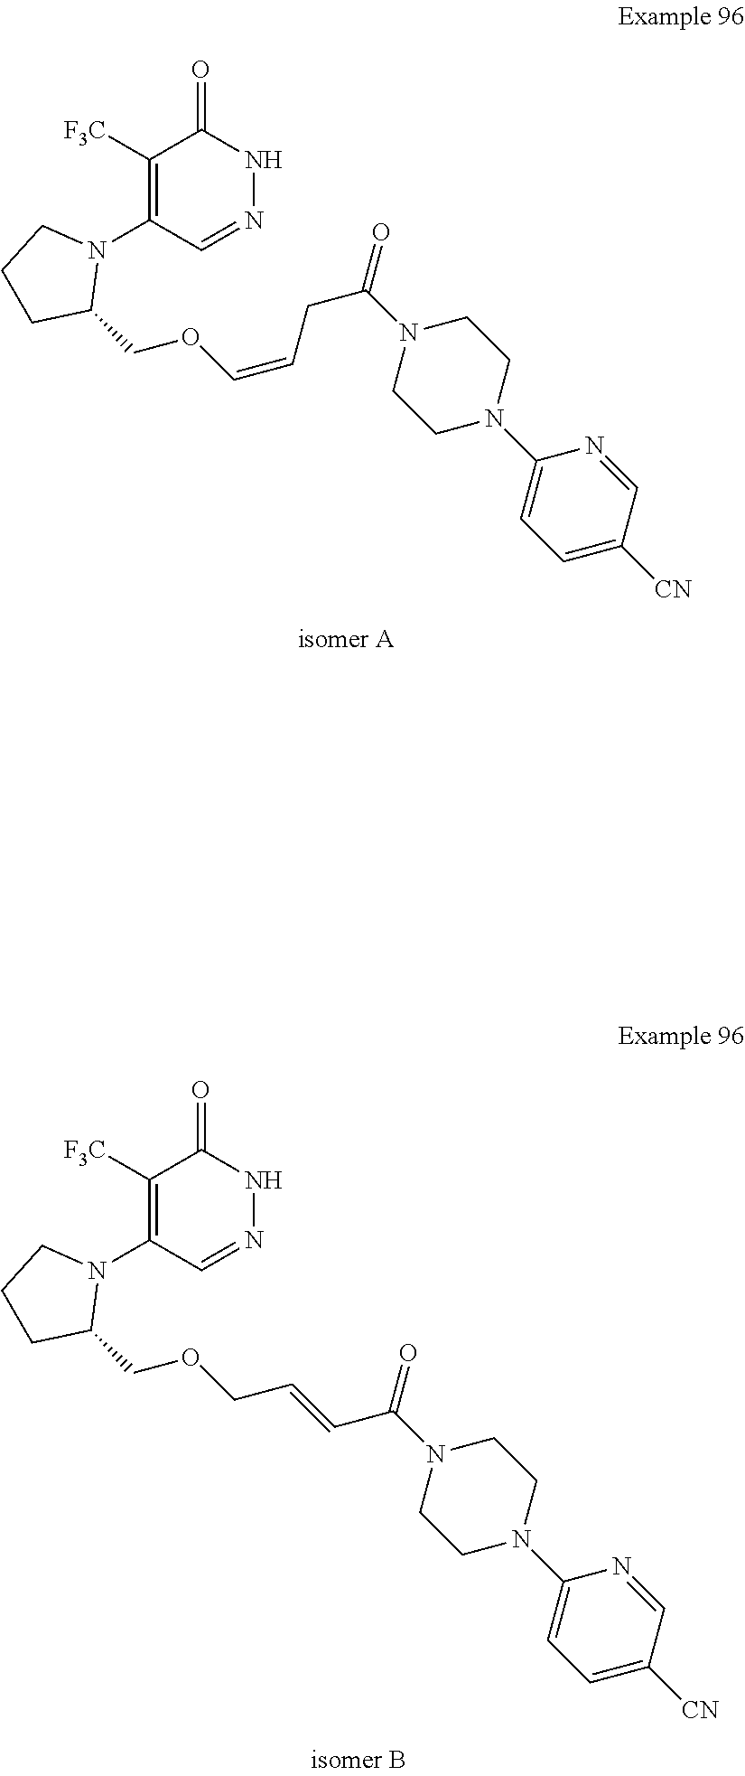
C1([F3C])=C(N2CCCC2COC=CCC(=O)N2CCN(C3=CC=C([CN])C=N3)CC2)C=NNC1=O.C1([F3C])=C(N2CCCC2COCC=CC(=O)N2CCN(C3=CC=C([CN])C=N3)CC2)C=NNC1=O
